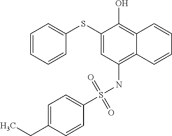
C1(SC2=CC=CC=C2)=CC(NS(C2=CC=C(CC)C=C2)(=O)=O)=C2C(=C1O)C=CC=C2
